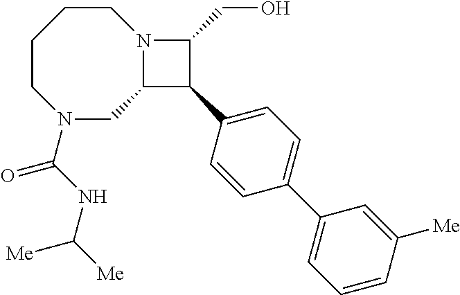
C1CCCN(C(NC([Me])[Me])=O)CC2N1C(CO)C2C1=CC=C(C2=CC=CC([Me])=C2)C=C1
